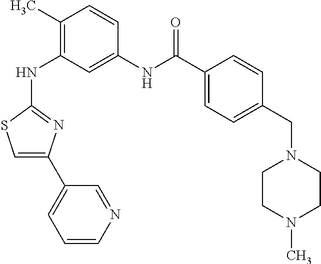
C1(C)=C(NC2=NC(C3=CC=CN=C3)=CS2)C=C(NC(=O)C2=CC=C(CN3CCN(C)CC3)C=C2)C=C1
